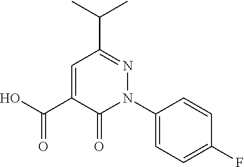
C1=C(C(O)=O)C(=O)N(C2=CC=C(F)C=C2)N=C1C(C)C
